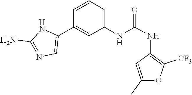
C1(NC(NC2=C([CF3])OC(C)=C2)=O)=CC=CC(C2=CN=C(N)N2)=C1
